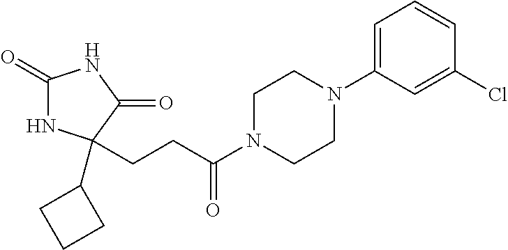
C1(=O)NC(C2CCC2)(CCC(N2CCN(C3=CC=CC(Cl)=C3)CC2)=O)C(=O)N1
